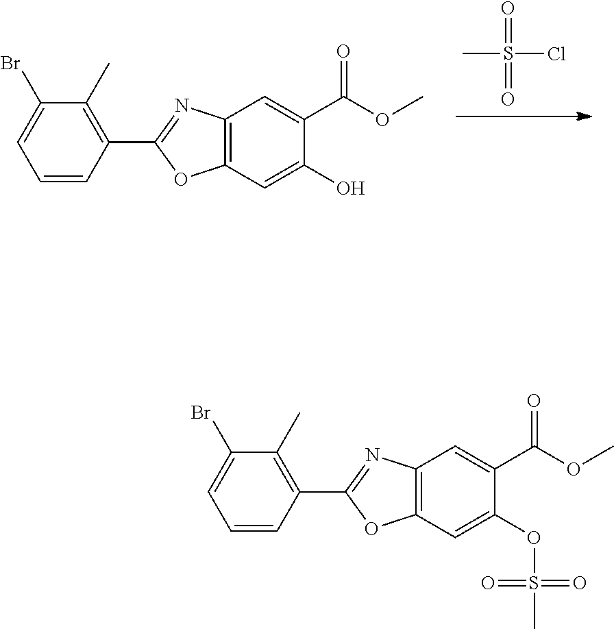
CS(Cl)(=O)=O.C12=C(C=C(O)C(C(OC)=O)=C1)OC(C1=C(C)C(Br)=CC=C1)=N2.C12=C(C=C(OS(C)(=O)=O)C(C(OC)=O)=C1)OC(C1=C(C)C(Br)=CC=C1)=N2
